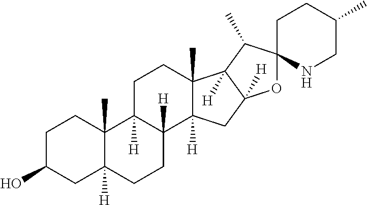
C1C(O)CC2([H])C(C)(C1)C1([H])C([H])(CC2)C2([H])C(C)(CC1)C1([H])C([H])(C2)OC2(C1C)NCC(C)CC2
